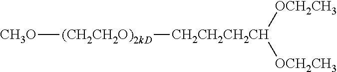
[CH3O][(CH2CH2O)2kD][CH2CH2CH2CH]([OCH2CH3])[OCH2CH3]
